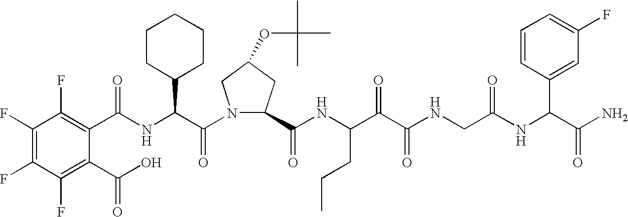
C(NC(C(N1C(C(NC(C(C(NCC(NC(C(N)=O)C2=CC(F)=CC=C2)=O)=O)=O)CCC)=O)CC(OC(C)(C)C)C1)=O)C1CCCCC1)(=O)C1=C(F)C(F)=C(F)C(F)=C1C(O)=O
